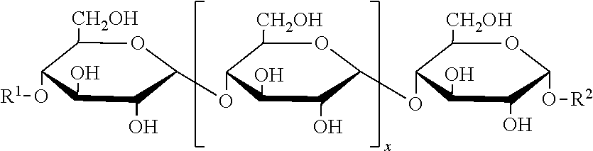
[R1]OC1C(O)C(O)C(OC2C(O)C(O)C(OC3C(O)C(O)C(O[R2])OC3[CH2OH])OC2[CH2OH])OC1[CH2OH]
